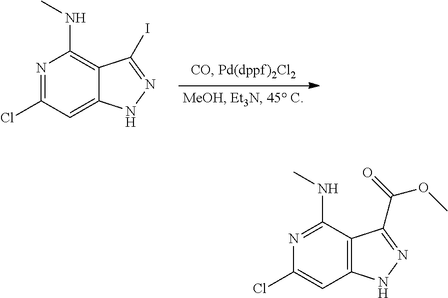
N1=C(Cl)C=C2C(=C1NC)C(I)=NN2.N1=C(NC)C2=C(C=C1Cl)NN=C2C(=O)OC
